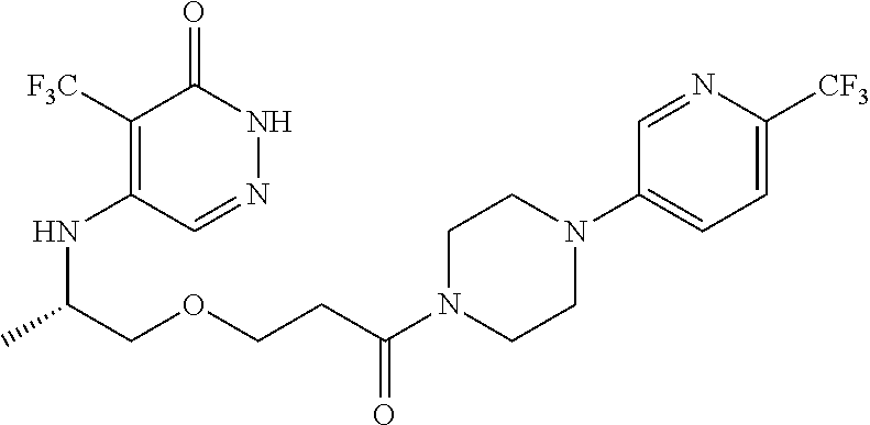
C1([F3C])=C(NC(C)COCCC(N2CCN(C3=CC=C([CF3])N=C3)CC2)=O)C=NNC1=O
